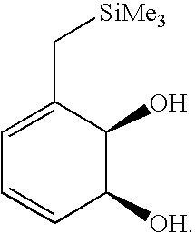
C1([OH])C(O)C(C[SiMe3])=CC=C1
